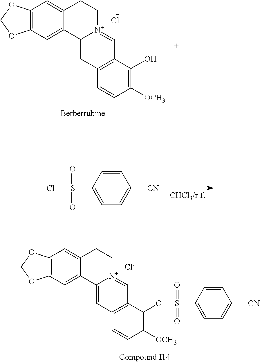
[Cl-].C12=C(C=C3C(=C1)CC[N+]1=CC4=C(C=C31)C=CC([OCH3])=C4O)OCO2.C1=CC(S(Cl)(=O)=O)=CC=C1[CN].C12=C(C=C3C(=C1)CC[N+]1=CC4=C(C=C31)C=CC([OCH3])=C4OS(C1=CC=C([CN])C=C1)(=O)=O)OCO2.[Cl-]
